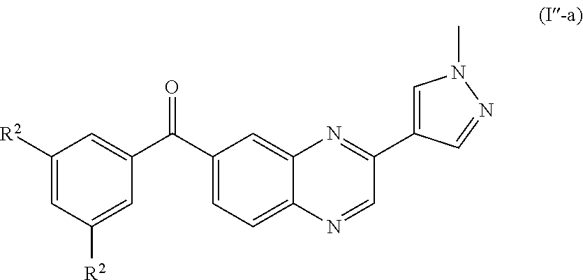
C1([R2])=CC([R2])=CC(C(C2=CC=C3C(=C2)N=C(C2=CN(C)N=C2)C=N3)=O)=C1
